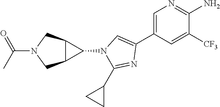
C1=C(C2=CN(C3C4C3CN(C(C)=O)C4)C(C3CC3)=N2)C=C([CF3])C(N)=N1
